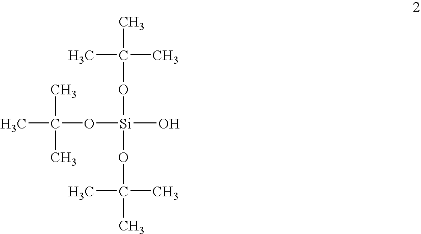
CC(C)(C)O[Si](OC(C)(C)C)(OC(C)(C)C)O
